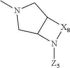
N1(C)CC2C(C1)[X8]N2[Z5]
